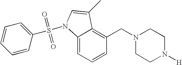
C1=CC=C2C(=C1CN1CCN([H])CC1)C(C)=CN2S(=O)(=O)C1=CC=CC=C1
